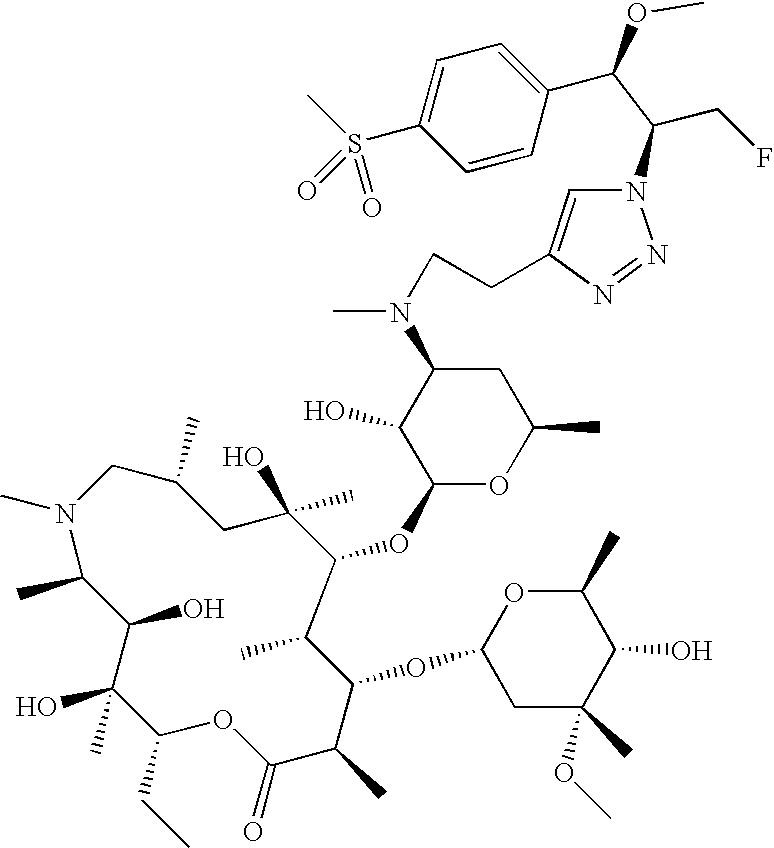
N1(C)CC(C)CC(O)(C)C(OC2OC(C)CC(N(C)CCC3=CN(C(CF)C(OC)C4=CC=C(S(C)(=O)=O)C=C4)N=N3)C2O)C(C)C(OC2CC(C)(OC)C(O)C(C)O2)C(C)C(=O)OC(CC)C(O)(C)C(O)C1C
